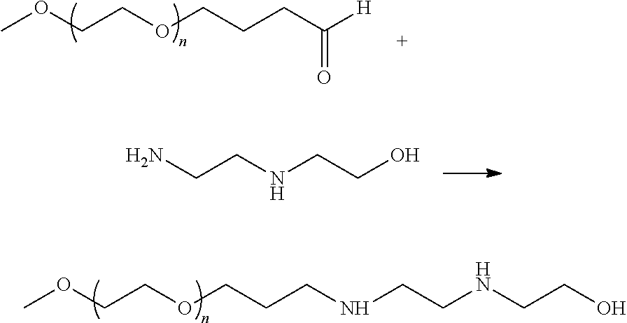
COCCOCCCC([H])=O.NCCNCCO.COCCOCCCNCCNCCO
